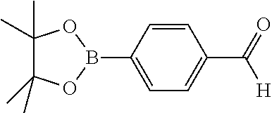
C1=C(B2OC(C)(C)C(C)(C)O2)C=CC(C(=O)[H])=C1
